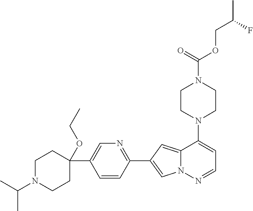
N1(C2=CC=NN3C2=CC(C2=NC=C(C4(OCC)CCN(C(C)C)CC4)C=C2)=C3)CCN(C(OCC(C)F)=O)CC1
